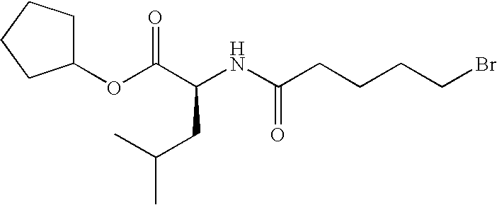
C1(OC(C(NC(CCCCBr)=O)CC(C)C)=O)CCCC1
